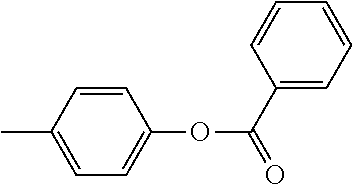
C1=CC(C)=CC=C1OC(=O)C1=CC=CC=C1
